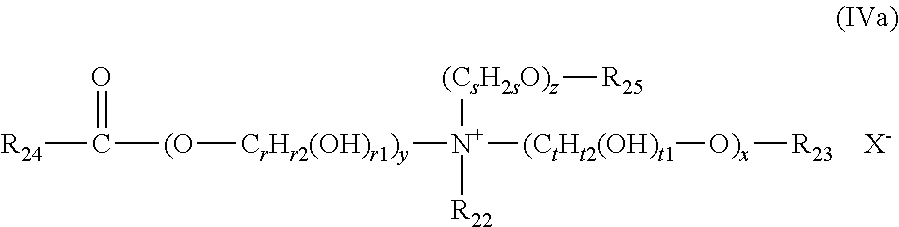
[R24]C(=O)[(O][CrHr2(OH)r1)y][N+]([(CsH2sO)z][R25])([R22])[(CtHt2(OH)t1][O)x][R23].[X-]
